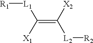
C(=C([L2][R2])[X2])([X1])[L1][R1]
